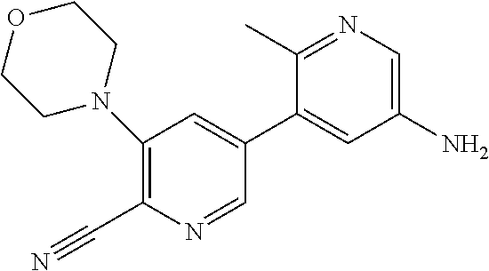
C1(N2CCOCC2)=C(C#N)N=CC(C2=CC(N)=CN=C2C)=C1
